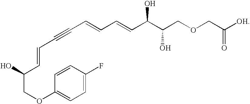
C(COC1=CC=C(F)C=C1)(C=CC#CC=CC=CC(C(COCC(=O)[OH])O)O)O
